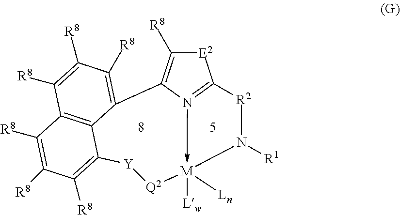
[E2]1C([R8])=C2N3->[M]([Lw])([Ln])(N([R1])[R2]C=31)[Q2][Y]C1=C([R8])C([R8])=C([R8])C3=C1C2=C([R8])C([R8])=C3[R8]
